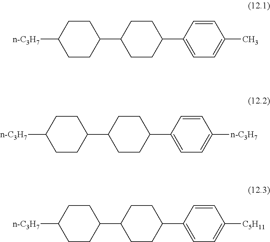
C1CC([n-C3H7])CCC1C1CCC(C2=CC=C(C)C=C2)CC1.C1CC([n-C3H7])CCC1C1CCC(C2=CC=C([n-C3H7])C=C2)CC1.C1CC([n-C3H7])CCC1C1CCC(C2=CC=C([C5H11])C=C2)CC1
